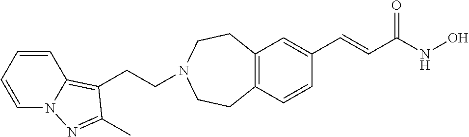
C12=C(C=CC(C=CC(NO)=O)=C1)CCN(CCC1=C3C=CC=CN3N=C1C)CC2
